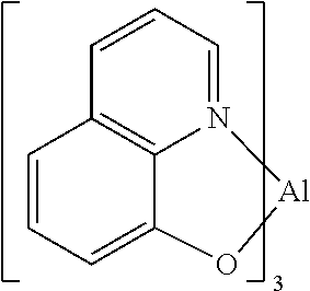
C12=C3C=CC=N1[Al]OC2=CC=C3
